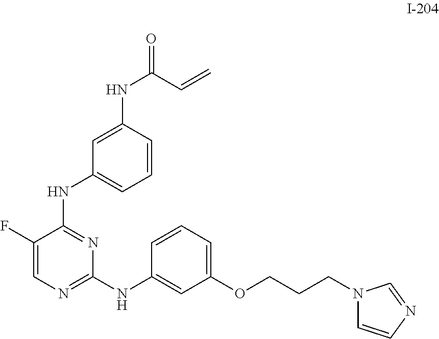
C1=C(F)C(NC2=CC=CC(NC(C=C)=O)=C2)=NC(NC2=CC(OCCCN3C=CN=C3)=CC=C2)=N1
